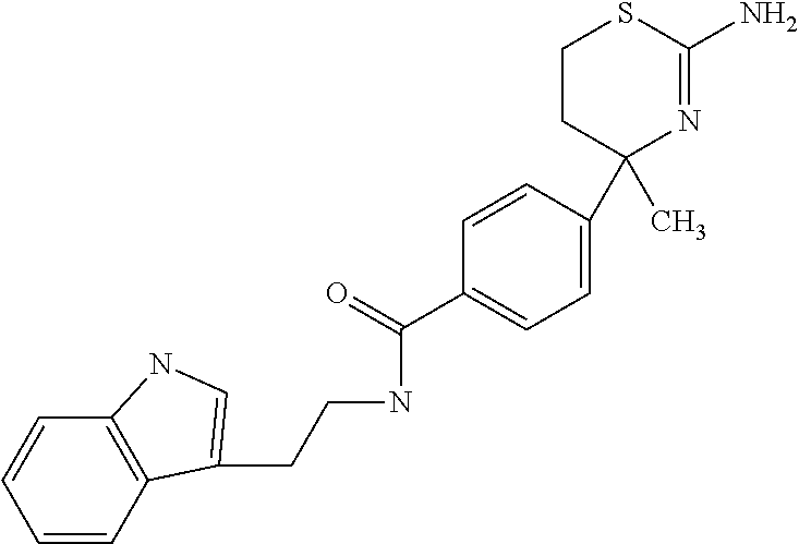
C1(C)(C2=CC=C(C(NCCC3=CNC4=C3C=CC=C4)=O)C=C2)N=C(N)SCC1
